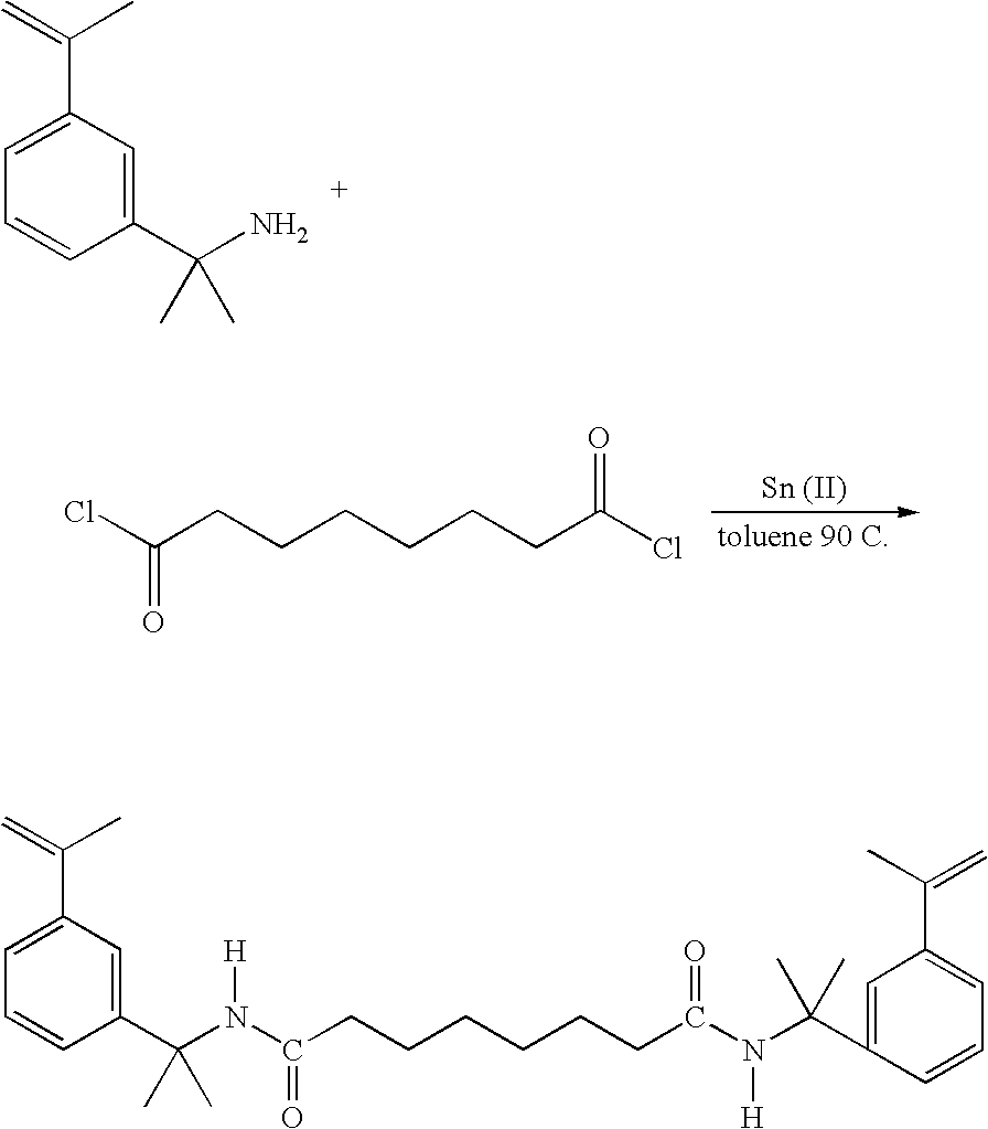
C1=C(C(=C)C)C=C(C(N)(C)C)C=C1.ClC(CCCCCCC(Cl)=O)=O.C1=C(C(=C)C)C=C(C(N(C(CCCCCCC(N(C(C)(C)C2=CC(C(=C)C)=CC=C2)[H])=O)=O)[H])(C)C)C=C1
